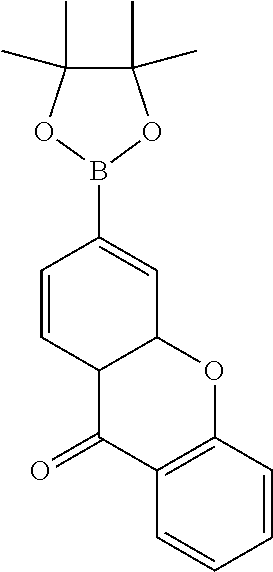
C12C(C=C(B3OC(C)(C)C(C)(C)O3)C=C1)OC1=C(C2=O)C=CC=C1
